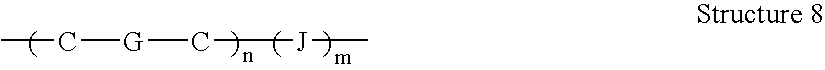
CC[G]C[J]C
